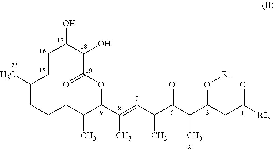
C1(C)CCCC(C)C(C(=CC(C(C(C(CC(=O)[R2])O[R1])C)=O)C)C)OC(=O)C(O)C(O)C=C1
